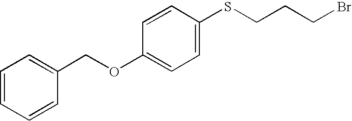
C1=C(SCCCBr)C=CC(OCC2=CC=CC=C2)=C1
